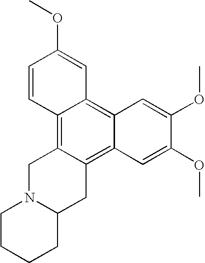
C12=C3C(=C4C(=C1C=C(OC)C=C2)C=C(OC)C(OC)=C4)CC1N(C3)CCCC1
